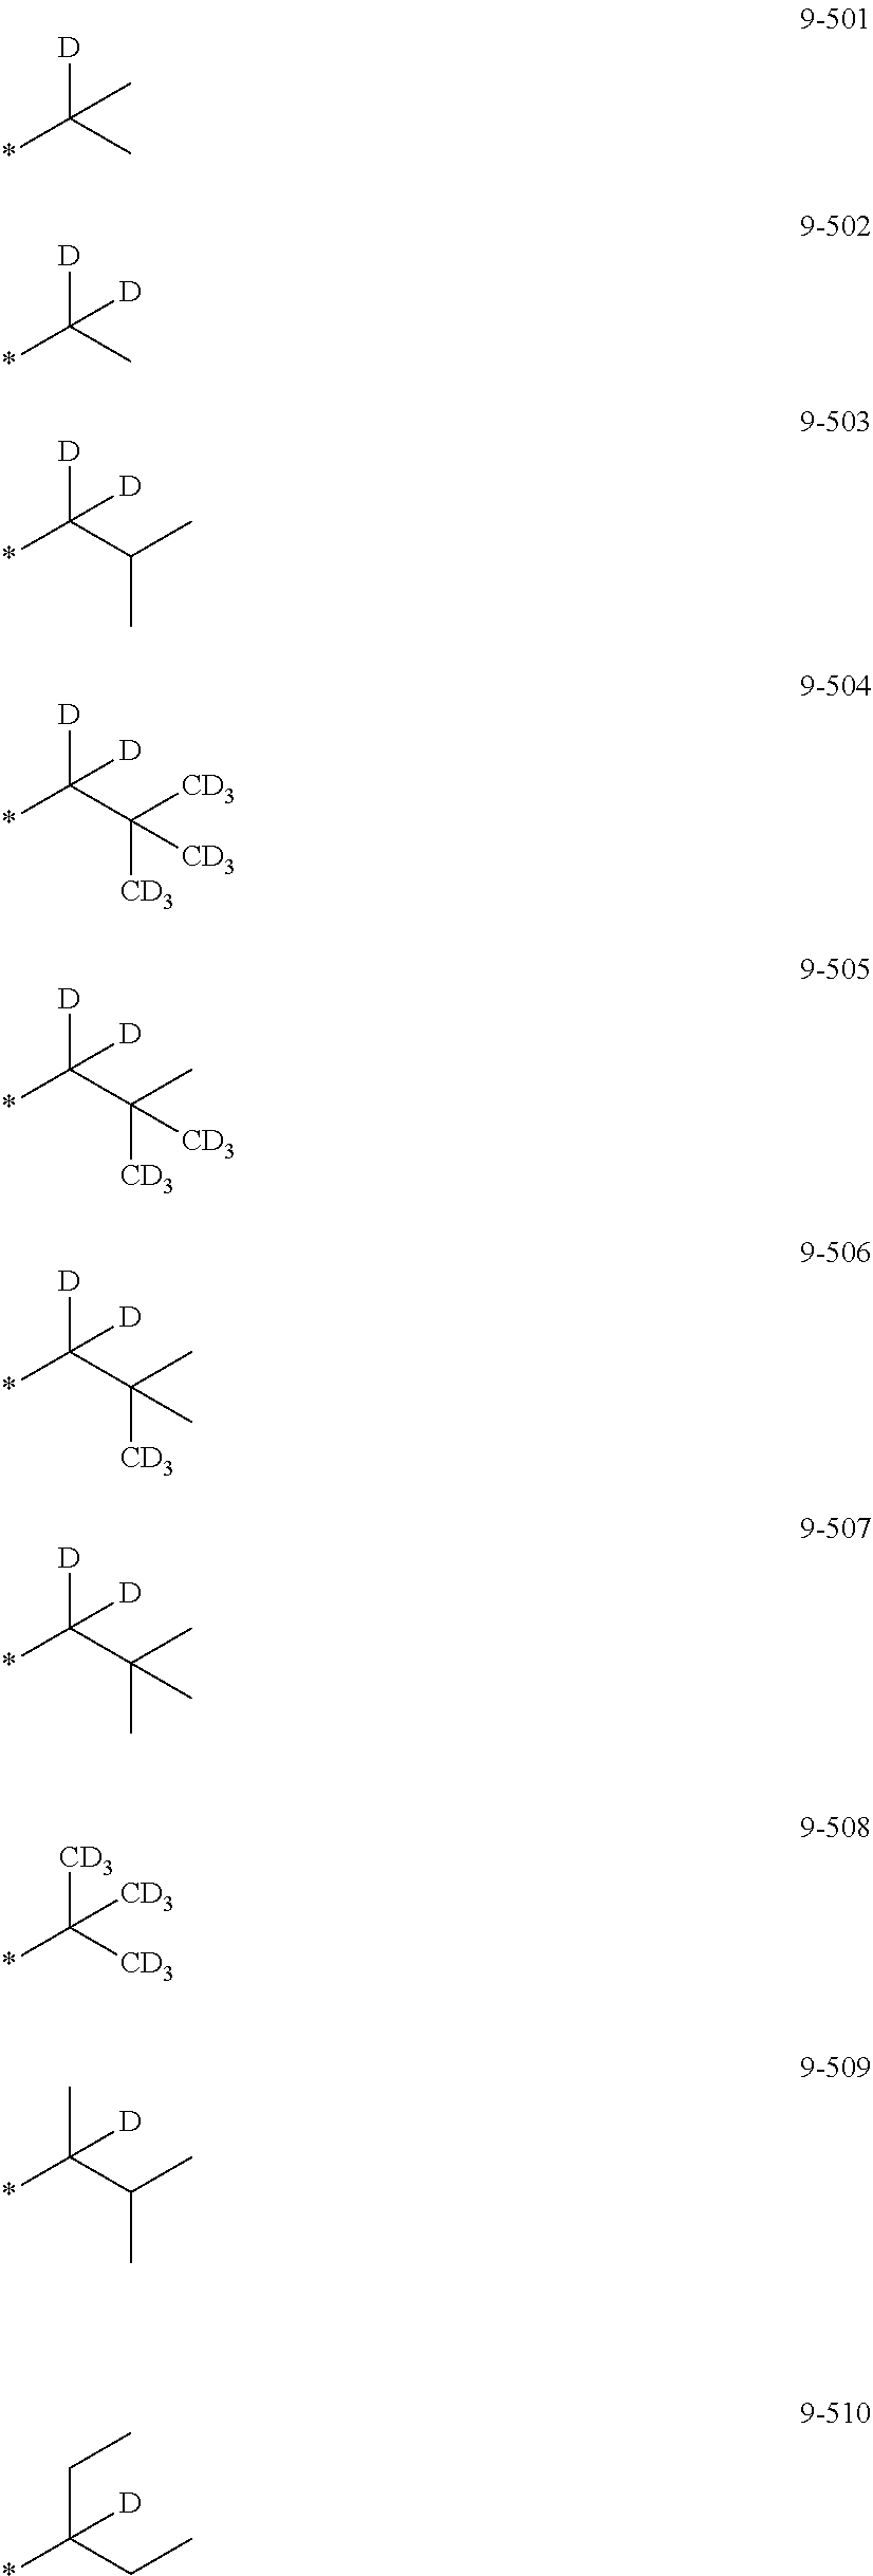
[D]C(C)(*)C.[D]C(C)(*)[D].[D]C(C(C)C)(*)[D].[D]C(C([CD3])([CD3])[CD3])(*)[D].[D]C(C(C)([CD3])[CD3])(*)[D].[D]C(C(C)([CD3])C)(*)[D].[D]C(C(C)(C)C)(*)[D].[CD3]C([CD3])(*)[CD3].CC(C(C)C)(*)[D].C(C(CC)(*)[D])C
